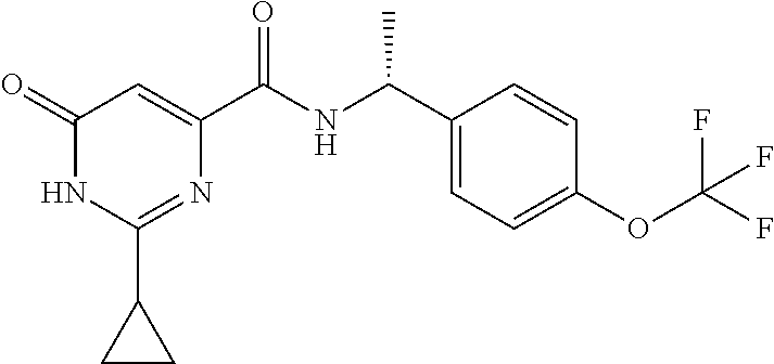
C1(C2CC2)=NC(C(NC(C2=CC=C(OC(F)(F)F)C=C2)C)=O)=CC(=O)N1
